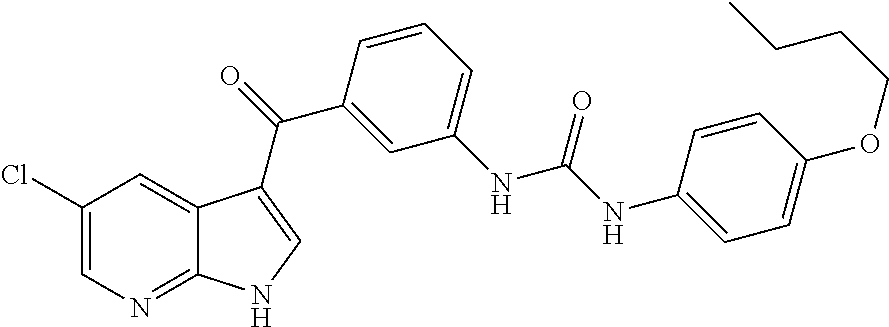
C1(Cl)=CN=C2C(=C1)C(C(=O)C1=CC(NC(NC3=CC=C(OCCCC)C=C3)=O)=CC=C1)=CN2
